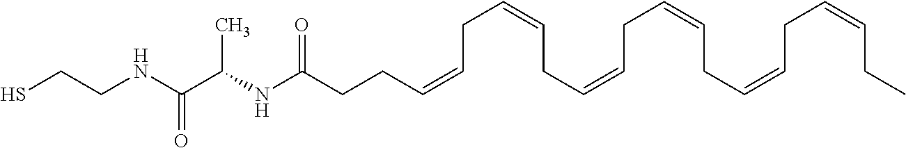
C(CCC=CCC=CCC=CCC=CCC=CCC=CCC)(=O)NC(C(NCCS)=O)C
